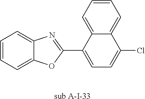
[sub A-I-33].C1(Cl)=CC=C(C2=NC3=CC=CC=C3O2)C2=CC=CC=C12
